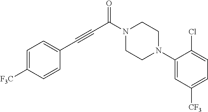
C(C(N1CCN(C2=CC([CF3])=CC=C2Cl)CC1)=O)#CC1=CC=C([F3C])C=C1
